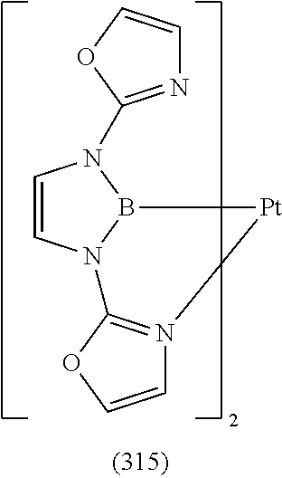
C1=CN2B(N1C1=NC=CO1)[Pt]N1=C2OC=C1
